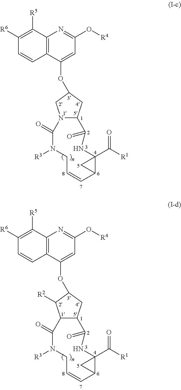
C12=C(C(OC3CC4N(C3)C(=O)N([R3])CC=CC3C(C([R1])=O)(C3)NC4=O)=CC(O[R4])=N1)C=CC([R6])=C2[R5].C12=C(C(OC3CC4C(C3[R2])C(=O)N([R3])CC=CC3C(C([R1])=O)(C3)NC4=O)=CC(O[R4])=N1)C=CC([R6])=C2[R5]
